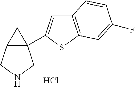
C12(C3=CC4=C(S3)C=C(F)C=C4)C(CNC1)C2.Cl
